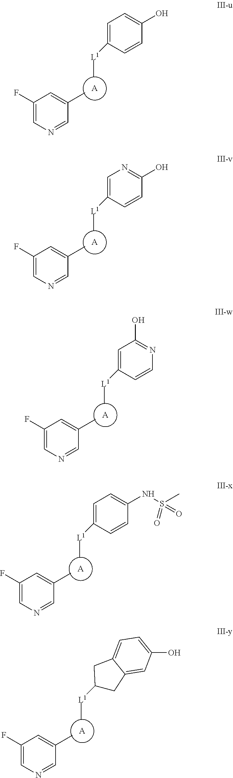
C1(F)=CN=CC(C)=C1.[A].C[L1]C1=CC=C(O)C=C1.C1(F)=CN=CC(C)=C1.[A].C[L1]C1CC2=CC(O)=CC=C2C1.C1(F)=CN=CC(C)=C1.[A].C[L1]C1=CN=C(O)C=C1.C1(F)=CN=CC(C)=C1.[A].C[L1]C1=CC(O)=NC=C1.C1(F)=CN=CC(C)=C1.[A].C[L1]C1=CC=C(NS(=O)(=O)C)C=C1
